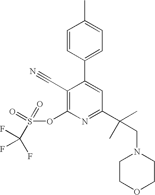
C1=CC(C2=CC(C(CN3CCOCC3)(C)C)=NC(OS(=O)(=O)C(F)(F)F)=C2C#N)=CC=C1C
